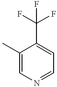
C1(C)=CN=CC=C1C(F)(F)F
